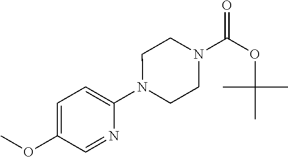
C1=C(OC)C=NC(N2CCN(C(OC(C)(C)C)=O)CC2)=C1
